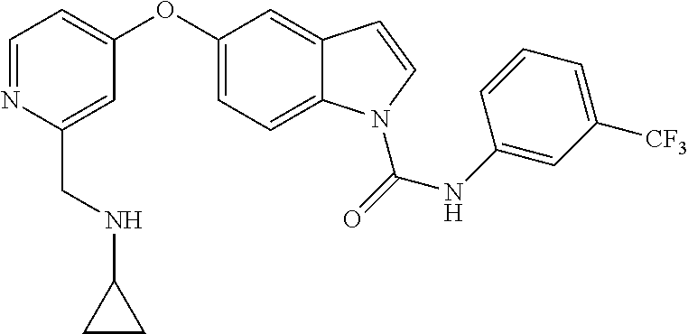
C1(CNC2CC2)=CC(OC2=CC=C3C(=C2)C=CN3C(NC2=CC([CF3])=CC=C2)=O)=CC=N1
